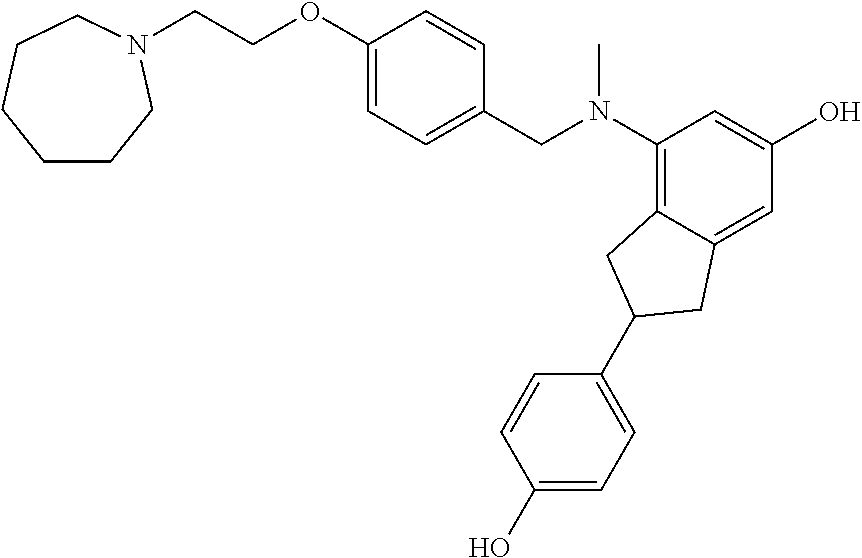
C1(N(CC2=CC=C(OCCN3CCCCCC3)C=C2)C)=C2C(=CC(O)=C1)CC(C1=CC=C(O)C=C1)C2
